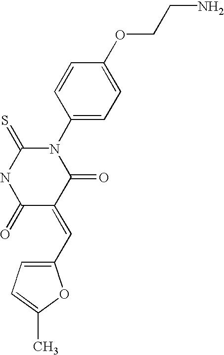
C1(N2C(=S)NC(=O)C(=CC3=CC=C(C)O3)C2=O)=CC=C(OCCN)C=C1
